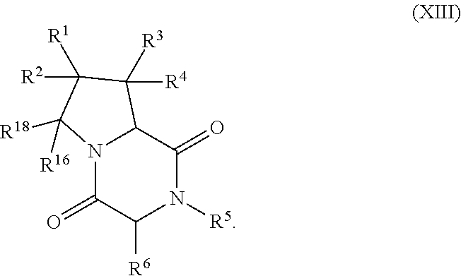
N12C(=O)C([R6])N([R5])C(=O)C1C([R4])([R3])C([R2])([R1])C2([R18])[R16]
